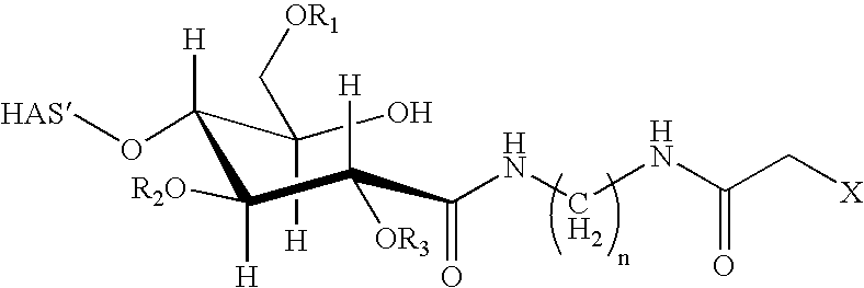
OC(C([H])(O[HAS])C([H])([R2O])C(C(=O)NCNC(C[X])=O)([H])[OR3])([H])C[OR1]
